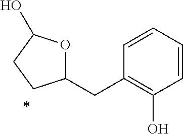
C1(CC2=C(O)C=CC=C2)OC(O)CC1
